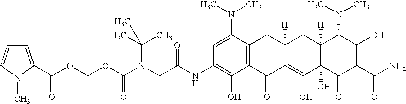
N(CC(NC1=C(O)C2=C(C(N(C)C)=C1)CC1([H])C(=C(O)C3(O)C([H])(C1)C(N(C)C)C(O)=C(C(N)=O)C3=O)C2=O)=O)(C(OCOC(=O)C1=CC=CN1C)=O)C(C)(C)C
